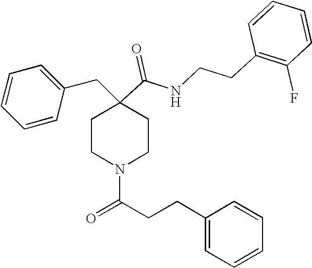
C1=CC=CC(CC2(C(=O)NCCC3=C(F)C=CC=C3)CCN(C(CCC3=CC=CC=C3)=O)CC2)=C1
